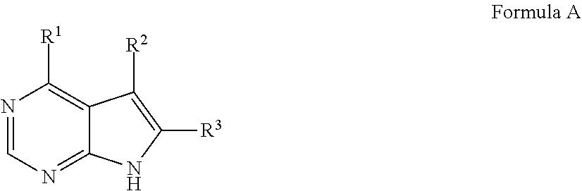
C12=C([R1])N=CN=C1NC([R3])=C2[R2]
